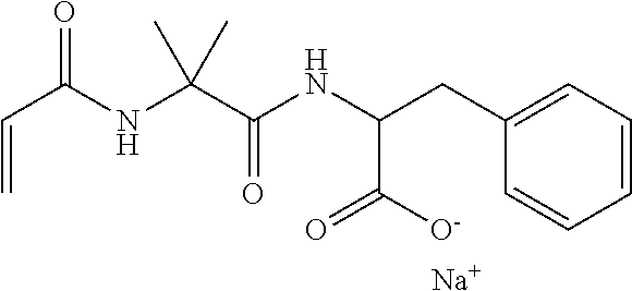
C1(CC(NC(=O)C(NC(C=C)=O)(C)C)C([O-])=O)=CC=CC=C1.[Na]
